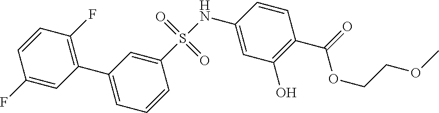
C1(S(NC2=CC(O)=C(C(=O)OCCOC)C=C2)(=O)=O)=CC(C2=C(F)C=CC(F)=C2)=CC=C1
